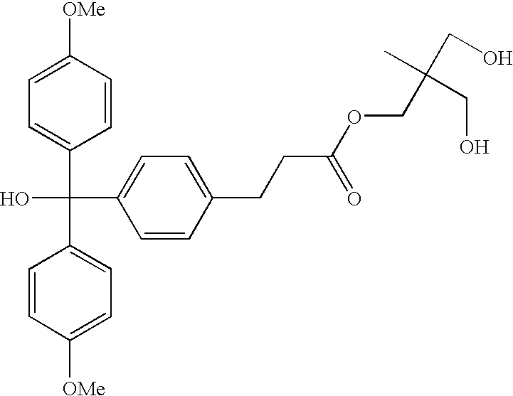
C1=CC([OMe])=CC=C1C(C1=CC=C([OMe])C=C1)(O)C1=CC=C(CCC(OCC(CO)(C)CO)=O)C=C1
